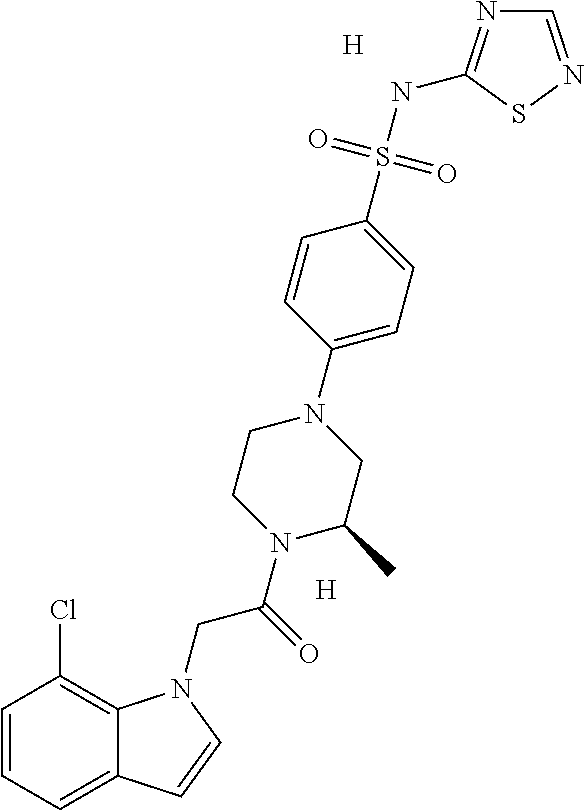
[H].[H].C1=CC=C2C(=C1Cl)N(CC(=O)N1CCN(C3=CC=C(S(NC4=NC=NS4)(=O)=O)C=C3)CC1C)C=C2
